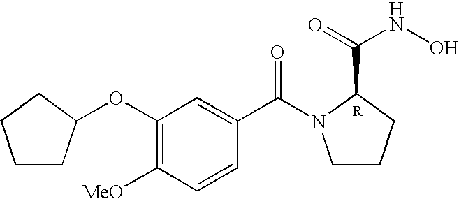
C1CC(OC2=C([MeO])C=CC(C(=O)N3CCCC3C(=O)NO)=C2)CC1
